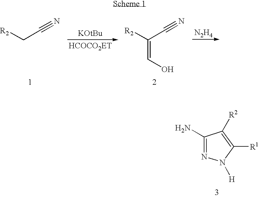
[N2H4].[R2]CC#N.[R2]C(C#N)=CO.C1(N)=NN([H])C([R1])=C1[R2]
